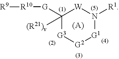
[G2]1[G1]N([R1])[W]C([(R21)v])([G][R10][R9])[G3]1
